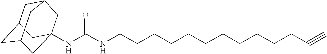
C1C2CC3CC(NC(NCCCCCCCCCCCC#C)=O)(CC1C3)C2
